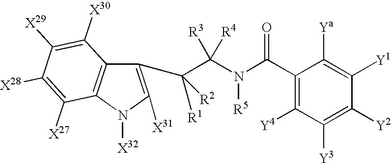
C1(C(C(N([R5])C(C2=C([Y4])C([Y3])=C([Y2])C([Y1])=C2[Ya])=O)([R3])[R4])([R2])[R1])=C([X31])N([X32])C2=C1C([X30])=C([X29])C([X28])=C2[X27]
